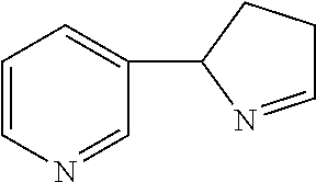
C1=CN=CC(C2CCC=N2)=C1
